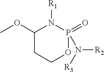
O(C1CCOP(=O)(N([R3])[R2])N1[R1])C
